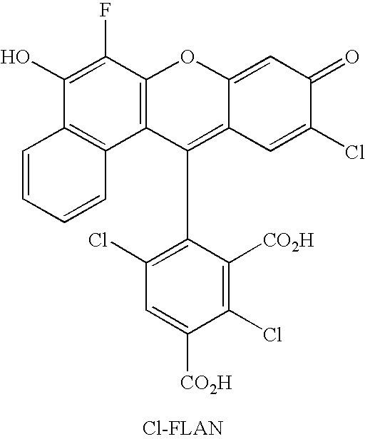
C1(F)=C(O)C2=C(C3=C1OC1=CC(=O)C(Cl)=CC1=C3C1=C(Cl)C=C([CO2H])C(Cl)=C1[CO2H])C=CC=C2
